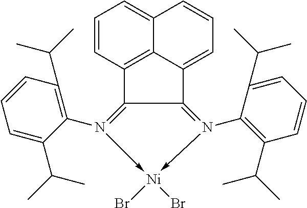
C1=CC2=C3C(=C1)C=CC=C3C1=N(C3=C(C(C)C)C=CC=C3C(C)C)->[Ni](Br)(Br)-N(C3=C(C(C)C)C=CC=C3C(C)C)=C21
